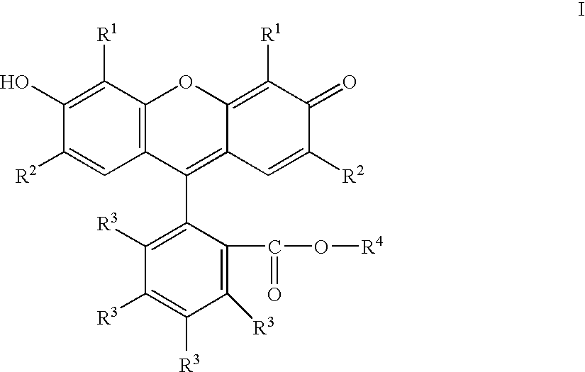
C12=C(C([R1])=C(O)C([R2])=C1)OC1=C([R1])C(=O)C([R2])=CC1=C2C1=C([R3])C([R3])=C([R3])C([R3])=C1C(O[R4])=O
